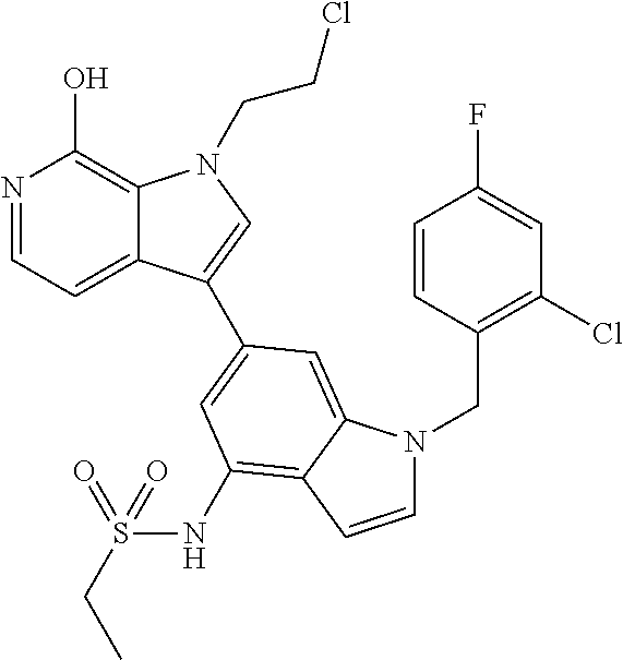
N1=CC=C2C(=C1O)N(CCCl)C=C2C1=CC(NS(CC)(=O)=O)=C2C(=C1)N(CC1=C(Cl)C=C(F)C=C1)C=C2
